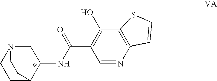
C12=C(N=CC(C(NC3CN4CCC3CC4)=O)=C1O)C=CS2
